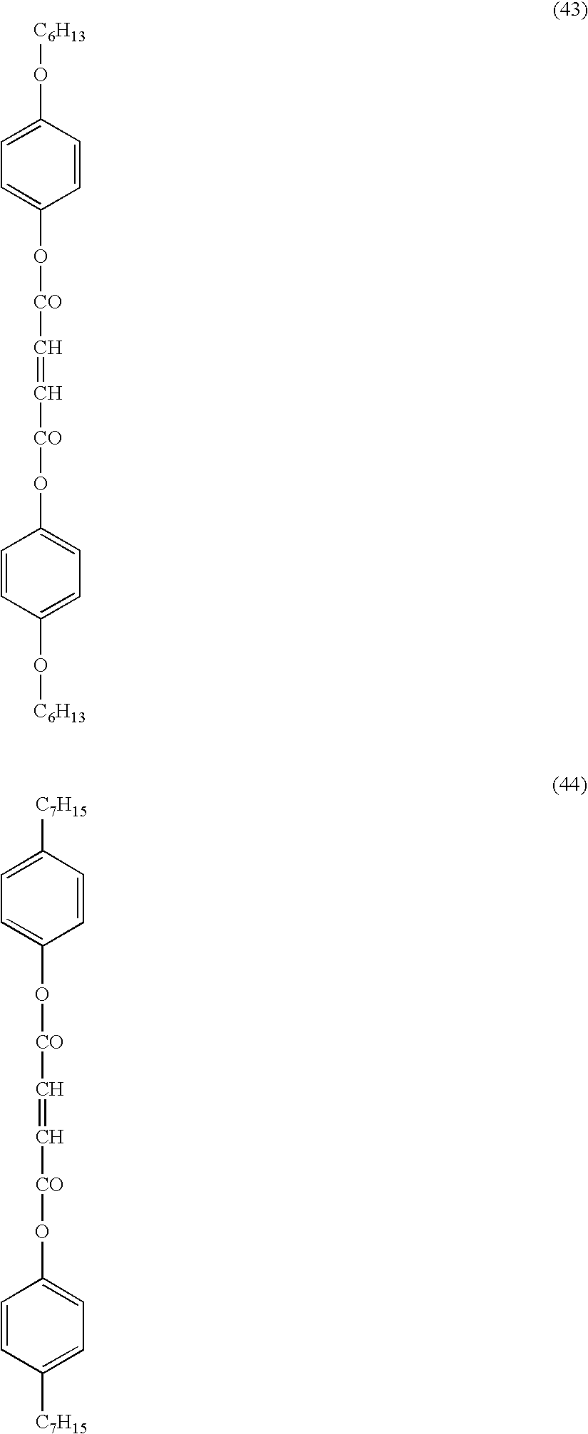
C([CO]OC1=CC=C(O[C6H13])C=C1)=C[CO]OC1=CC=C(O[C6H13])C=C1.C([CO]OC1=CC=C([C7H15])C=C1)=C[CO]OC1=CC=C([C7H15])C=C1
